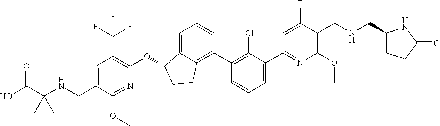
C(C1=CC(C(F)(F)F)=C(OC2C3=CC=CC(C4=C(Cl)C(C5=NC(OC)=C(CNCC6CCC(=O)N6)C(F)=C5)=CC=C4)=C3CC2)N=C1OC)NC1(C(O)=O)CC1
